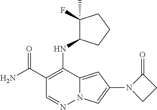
O=C(C1=C(NC2C(F)(C)CCC2)C2=CC(N3CCC3=O)=CN2N=C1)N
